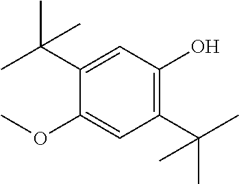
C1(O)=C(C(C)(C)C)C=C(OC)C(C(C)(C)C)=C1
